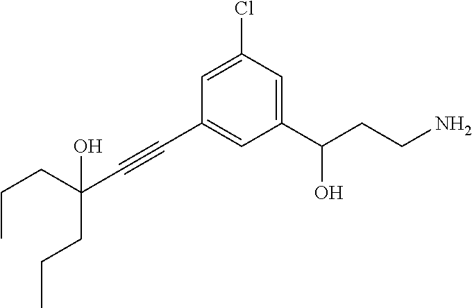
C1=C(Cl)C=C(C(CCN)O)C=C1C#CC(CCC)(O)CCC
